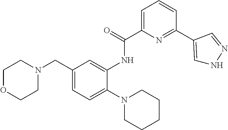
C1OCCN(CC2=CC=C(N3CCCCC3)C(NC(C3=CC=CC(C4=CNN=C4)=N3)=O)=C2)C1
